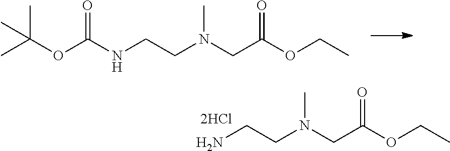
NCCN(CC(OCC)=O)C.C(OC(NCCN(CC(OCC)=O)C)=O)(C)(C)C
